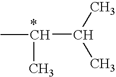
C[*CH](C(C)C)C
